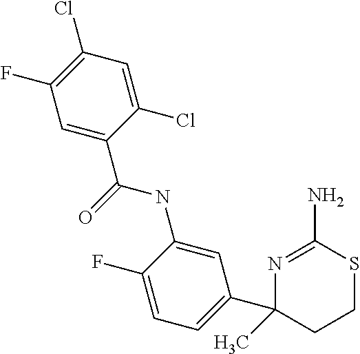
N1=C(N)SCCC1(C1=CC=C(F)C(NC(=O)C2=CC(F)=C(Cl)C=C2Cl)=C1)C
